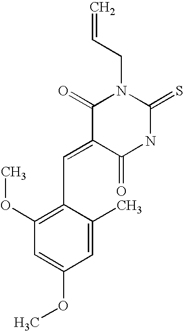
C1(=O)C(=CC2=C(OC)C=C(OC)C=C2C)C(=O)NC(=S)N1CC=C
